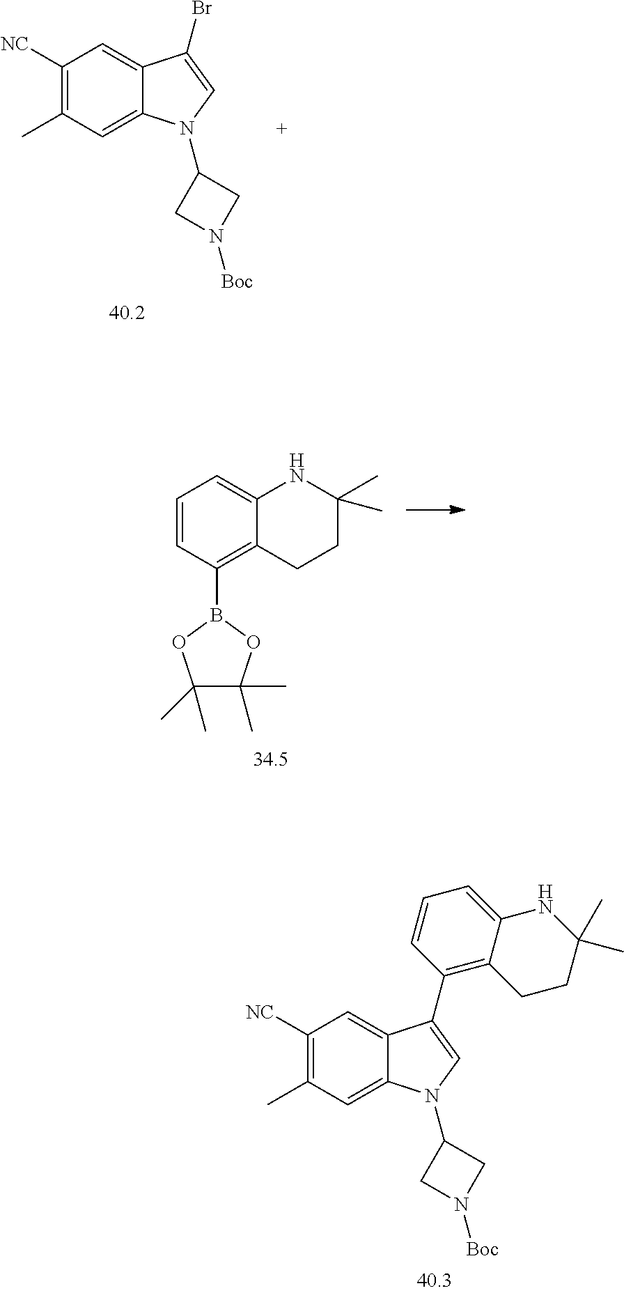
C1([NC])=C(C)C=C2C(=C1)C(Br)=CN2C1CN([Boc])C1.C1=CC(B2OC(C)(C)C(C)(C)O2)=C2C(=C1)NC(C)(C)CC2.C1([NC])=C(C)C=C2C(=C1)C(C1=C3C(=CC=C1)NC(C)(C)CC3)=CN2C1CN([Boc])C1
